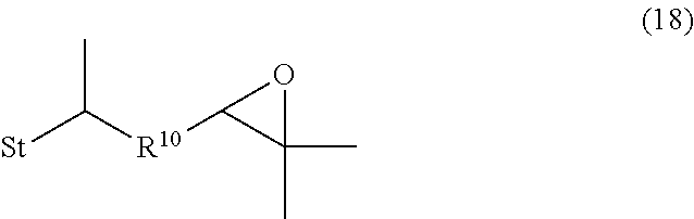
C1(C)(C)OC1[R10]C([St])C
